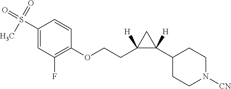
C1(OCCC2([H])C(C3CCN([CN])CC3)([H])C2)=C(F)C=C(S(=O)(=O)C)C=C1
